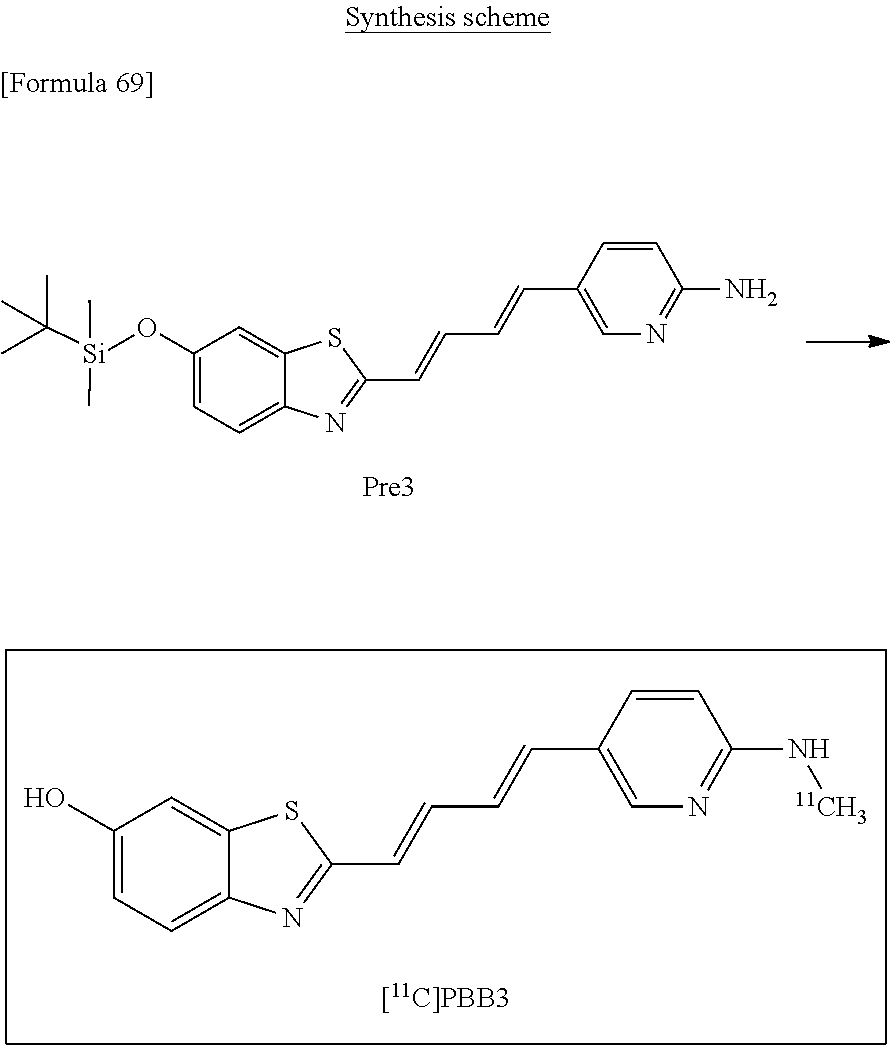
C1(O[Si](C(C)(C)C)(C)C)=CC=C2C(=C1)SC(C=CC=CC1=CN=C(N)C=C1)=N2.C1(O)=CC=C2C(=C1)SC(C=CC=CC1=CN=C(N[11CH3])C=C1)=N2
